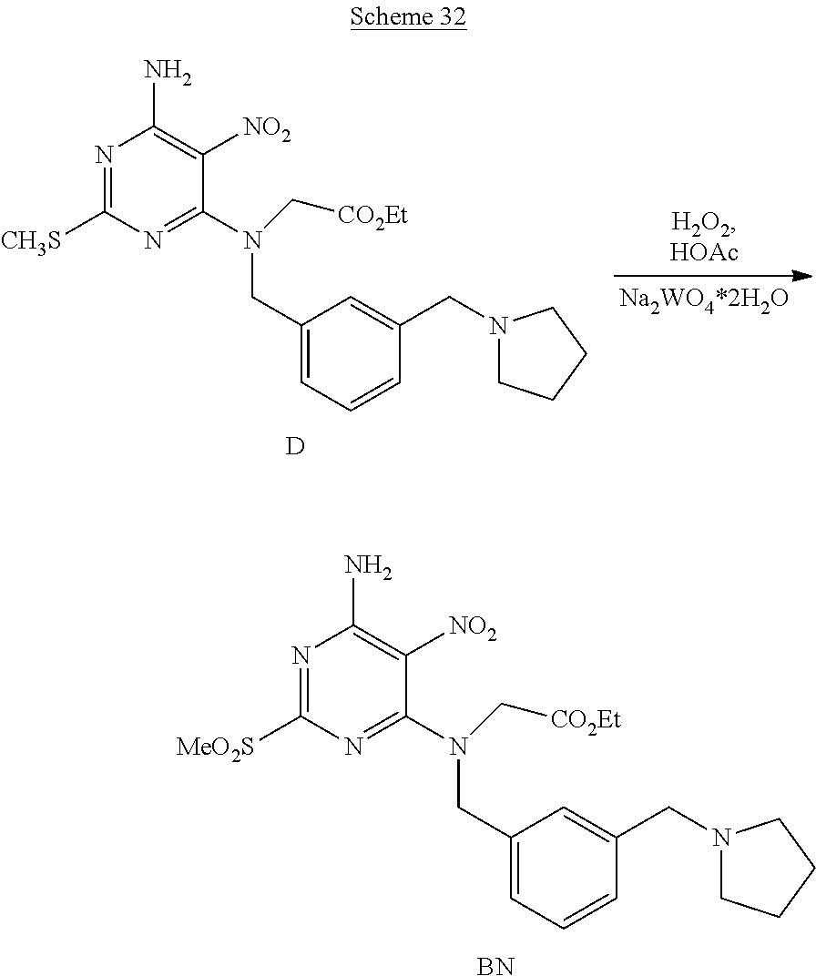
[CH3S]C1=NC(N)=C([NO2])C(N(CC2=CC=CC(CN3CCCC3)=C2)C[CO2Et])=N1.[D].[MeO2S]C1=NC(N)=C([NO2])C(N(CC2=CC=CC(CN3CCCC3)=C2)C[CO2Et])=N1.[BN]
